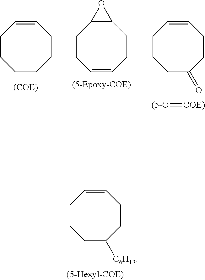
C1CCC([C6H13])CCC=C1.C1CCCCCC=C1.C1CC2C(CCC=C1)O2.C1CCC(=O)CCC=C1.[(5-O]=[COE)]
